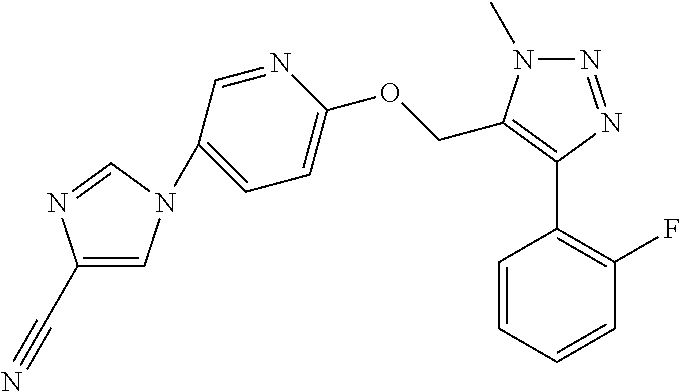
C(#N)C1=CN(C2=CC=C(OCC3=C(C4=C(F)C=CC=C4)N=NN3C)N=C2)C=N1
